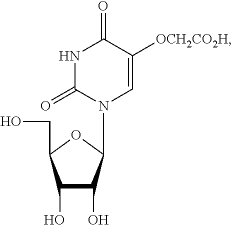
C1(O)C(O)C(N2C(=O)NC(=O)C([OCH2CO2H])=C2)OC1CO
